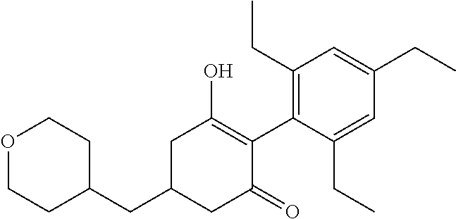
C1(CC2CC(=O)C(C3=C(CC)C=C(CC)C=C3CC)=C(O)C2)CCOCC1
